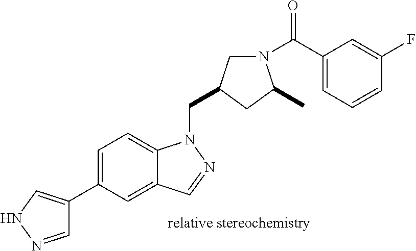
C1=NNC=C1C1=CC=C2C(=C1)C=NN2CC1CN(C(=O)C2=CC=CC(F)=C2)C(C)C1
